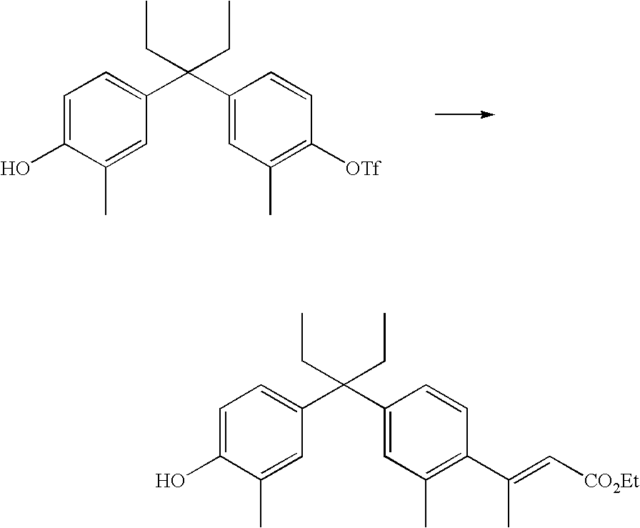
C1=C(O)C(C)=CC(C(C2=CC(C)=C([OTf])C=C2)(CC)CC)=C1.C1=C(O)C(C)=CC(C(C2=CC(C)=C(C(=C[CO2Et])C)C=C2)(CC)CC)=C1
